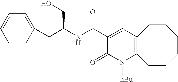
N(C(C1=CC2=C(N([nBu])C1=O)CCCCCC2)=O)C(CC1=CC=CC=C1)CO
